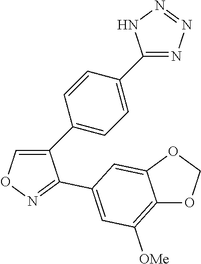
C1(C2=CC=C(C3=NN=NN3)C=C2)=CON=C1C1=CC([OMe])=C2OCOC2=C1
